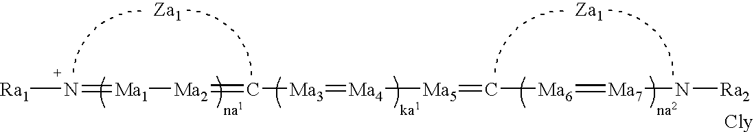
[Ra1]N=[Ma1][Ma2]=C[Ma3]=[Ma4][Ma5]=C[Ma6]=[Ma7]N[Ra2]
